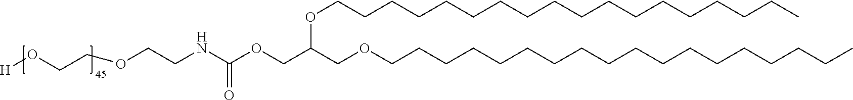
O(C(COCCCCCCCCCCCCCCCCCC)COC(NCCOCCO[H])=O)CCCCCCCCCCCCCCCCCC
